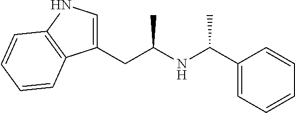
C1(CC(NC(C2=CC=CC=C2)C)C)=CNC2=C1C=CC=C2
